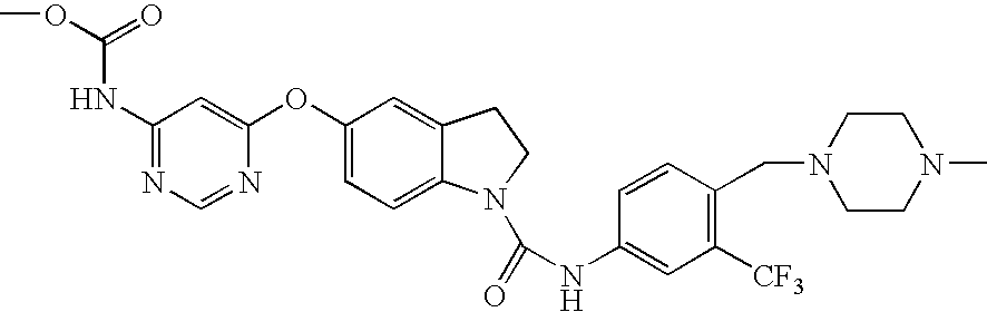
C1(NC(=O)OC)=NC=NC(OC2=CC=C3C(=C2)CCN3C(=O)NC2=CC([CF3])=C(CN3CCN(C)CC3)C=C2)=C1
